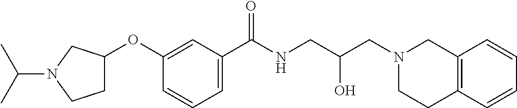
C1(OC2CCN(C(C)C)C2)=CC(C(NCC(CN2CC3=C(CC2)C=CC=C3)O)=O)=CC=C1
